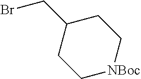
BrCC1CC[NBoc]CC1
